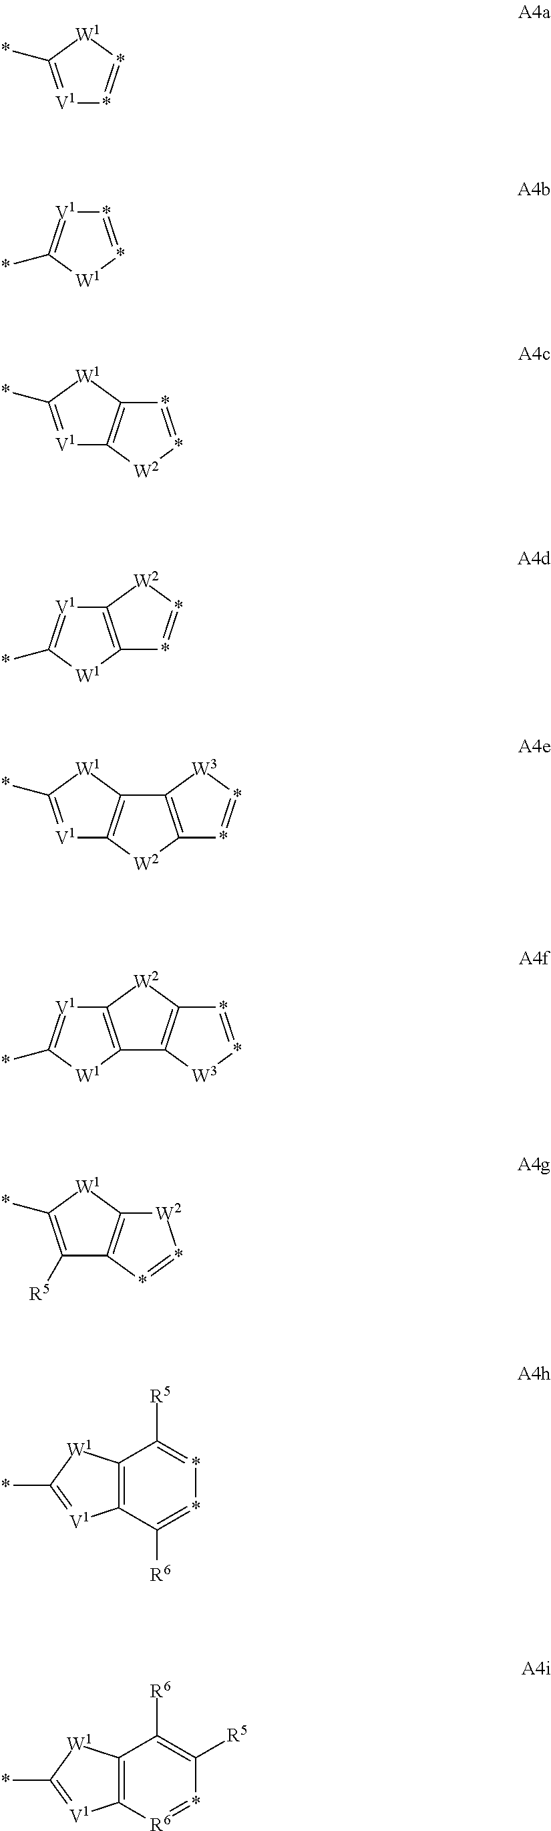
[V1]1=C(*)[W1]*=*1.[V1]1=C(*)[W1]*=*1.[V1]1=C(*)[W1]C2=C1[W2]*=*2.[V1]1=C(*)[W1]C2=C1[W2]*=*2.[V1]1=C(*)[W1]C2=C1[W2]C1=C2[W3]*=*1.[V1]1=C(*)[W1]C2=C1[W2]C1=C2[W3]*=*1.C1([R5])=C(*)[W1]C2=C1*=*[W2]2.C12=C(C([R6])=**=C1[R5])[V1]=C(*)[W1]2.C12=C([R6]=*C([R5])=C1[R6])[V1]=C(*)[W1]2
